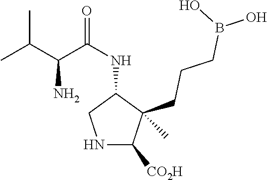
N1C([CO2H])C(CCCB(O)O)(C)C(NC(=O)C(C(C)C)N)C1
